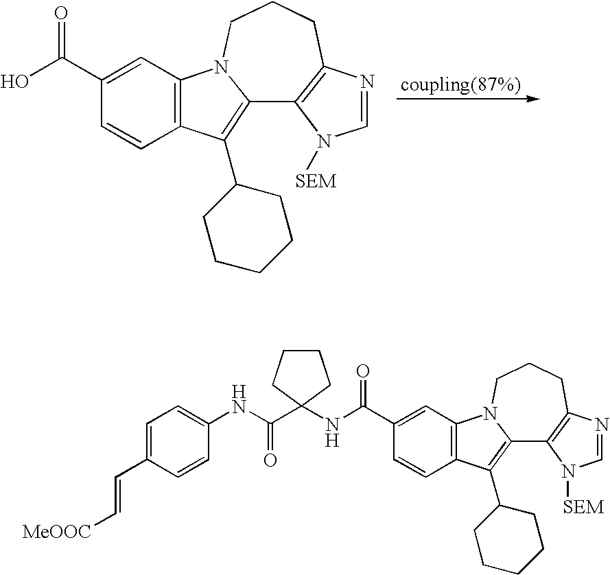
C1=NC2=C(N1[SEM])C1=C(C3CCCCC3)C3=C(C=C(C(O)=O)C=C3)N1CCC2.C1=NC2=C(N1[SEM])C1=C(C3CCCCC3)C3=C(N1CCC2)C=C(C(NC1(C(NC2=CC=C(C=C[MeOOC])C=C2)=O)CCCC1)=O)C=C3
